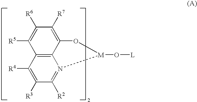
C12=C3C([R4])=C([R3])C([R2])=N1[M](O[L])OC2=C([R7])C([R6])=C3[R5]
